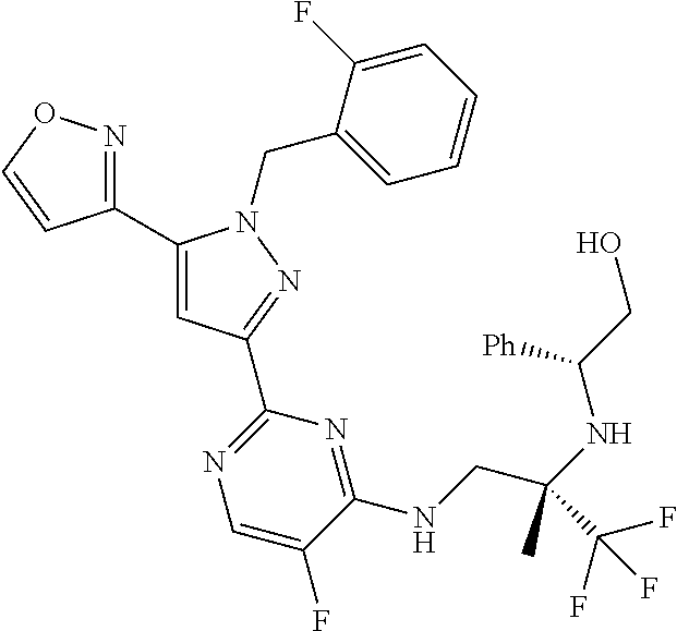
C1(C2=NOC=C2)=CC(C2=NC=C(F)C(NCC(NC(CO)[Ph])(C)C(F)(F)F)=N2)=NN1CC1=CC=CC=C1F
